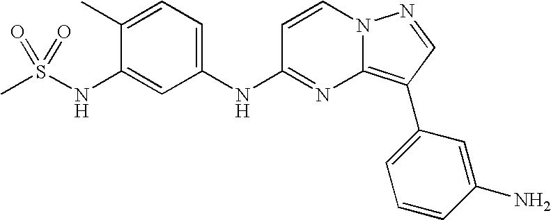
C1(C)=CC=C(NC2=NC3=C(C4=CC=CC(N)=C4)C=NN3C=C2)C=C1NS(C)(=O)=O
